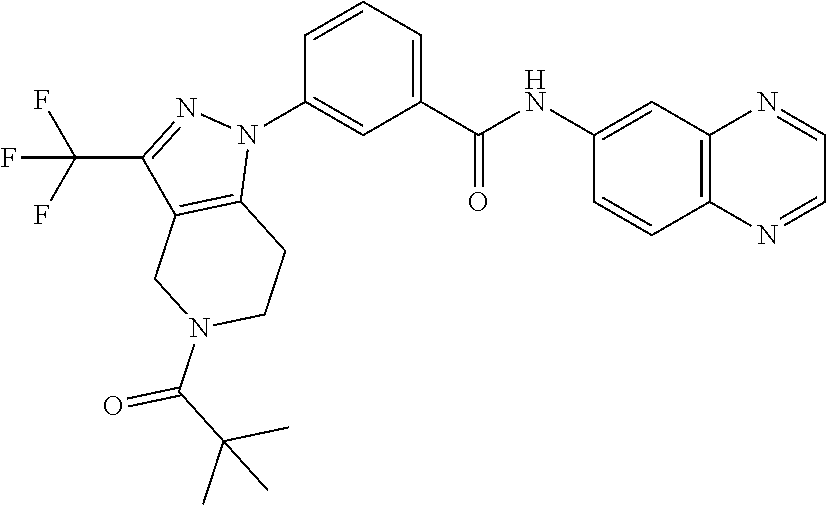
C1(C(NC2=CC3=C(C=C2)N=CC=N3)=O)=CC=CC(N2N=C(C(F)(F)F)C3=C2CCN(C(C(C)(C)C)=O)C3)=C1
